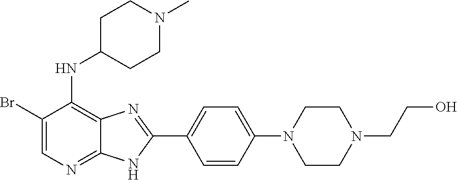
C1(Br)=CN=C2C(=C1NC1CCN(C)CC1)N=C(C1=CC=C(N3CCN(CCO)CC3)C=C1)N2
